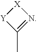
CC1=N[X][Y]1
